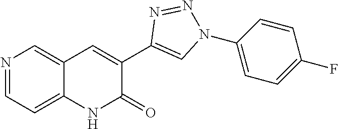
C12=CC=NC=C1C=C(C1=CN(C3=CC=C(F)C=C3)N=N1)C(=O)N2
